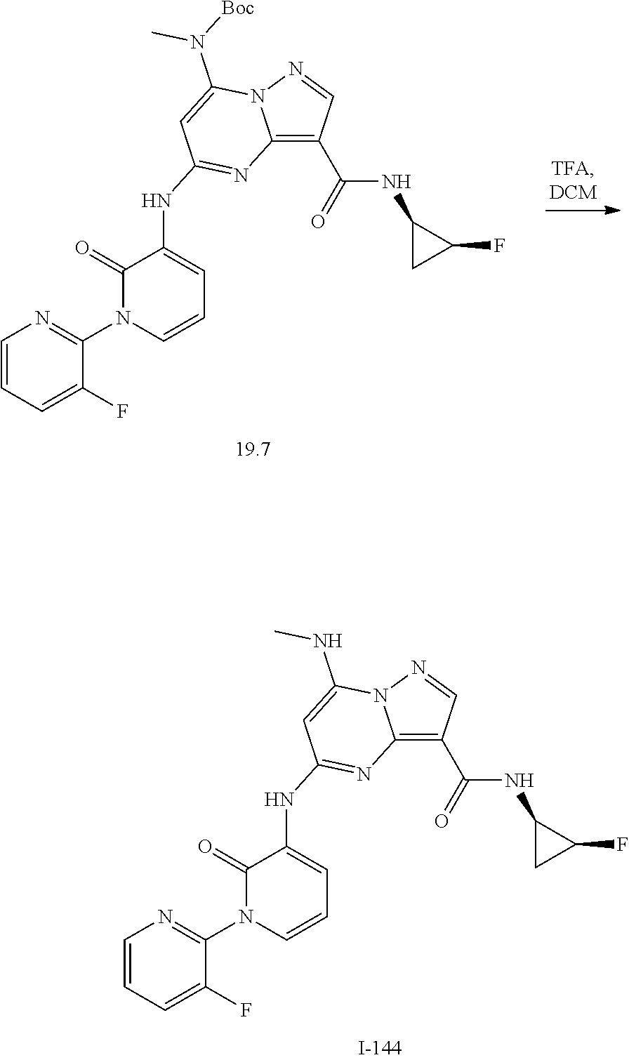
C12=C(C(NC3CC3F)=O)C=NN1C(NC)=CC(NC1=CC=CN(C3=NC=CC=C3F)C1=O)=N2.C12=C(C(NC3CC3F)=O)C=NN1C(N([Boc])C)=CC(NC1=CC=CN(C3=NC=CC=C3F)C1=O)=N2
